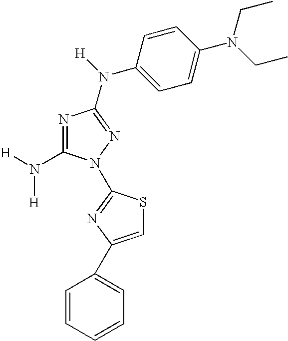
C1(N([H])[H])=NC(N([H])C2=CC=C(N(CC)CC)C=C2)=NN1C1=NC(C2=CC=CC=C2)=CS1
